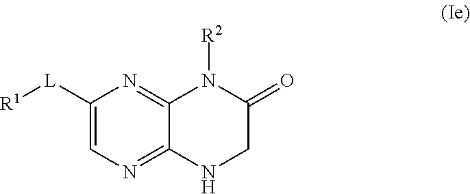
C1([L][R1])=CN=C2C(=N1)N([R2])C(=O)CN2
